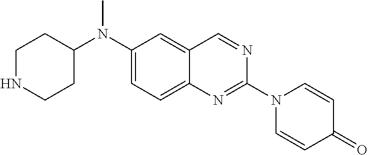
C1NCCC(N(C2=CC=C3C(=C2)C=NC(N2C=CC(=O)C=C2)=N3)C)C1
